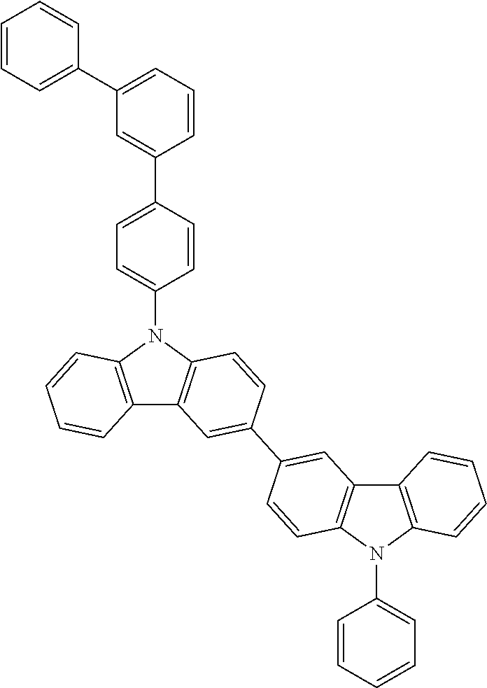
C12=C(N(C3=CC=C(C4=CC(C5=CC=CC=C5)=CC=C4)C=C3)C3=C1C=C(C1=CC4=C(C=C1)N(C1=CC=CC=C1)C1=C4C=CC=C1)C=C3)C=CC=C2
